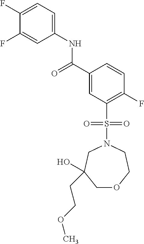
C1(F)=CC=C(NC(C2=CC(S(N3CC(O)(CCOC)COCC3)(=O)=O)=C(F)C=C2)=O)C=C1F
